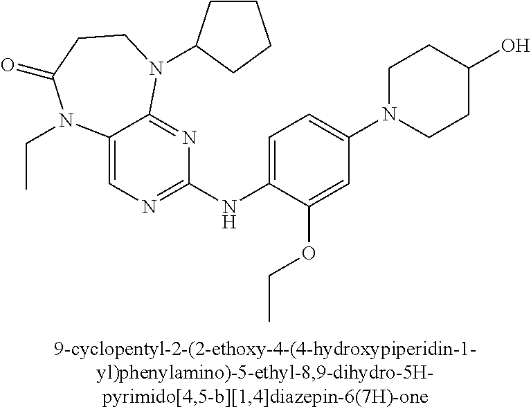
C12=CN=C(NC3=CC=C(N4CCC(O)CC4)C=C3OCC)N=C1N(C1CCCC1)CCC(=O)N2CC
